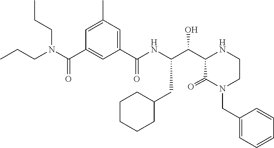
CCCN(CCC)C(C1=CC(C(NC(CC2CCCCC2)C(C2C(=O)N(CC3=CC=CC=C3)CCN2)O)=O)=CC(C)=C1)=O
